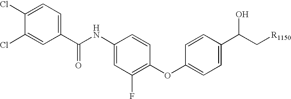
C1(Cl)=CC=C(C(NC2=CC(F)=C(OC3=CC=C(C(C[R1150])O)C=C3)C=C2)=O)C=C1Cl
